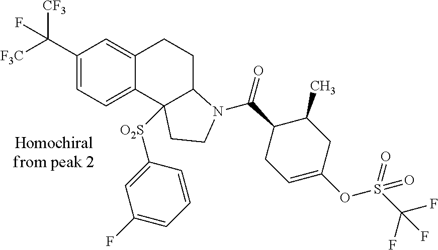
C1(C([F3C])([CF3])F)=CC=C2C(=C1)CCC1C2([O2S]C2=CC(F)=CC=C2)CCN1C(=O)C1CC=C(OS(C(F)(F)F)(=O)=O)CC1C
